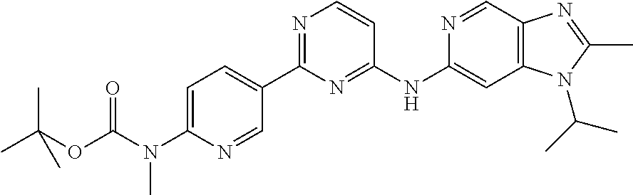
C1(NC2=CC3=C(C=N2)N=C(C)N3C(C)C)=NC(C2=CC=C(N(C)C(OC(C)(C)C)=O)N=C2)=NC=C1
